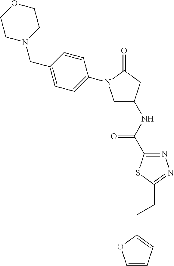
C1N(CC2=CC=C(N3CC(NC(C4=NN=C(CCC5=CC=CO5)S4)=O)CC3=O)C=C2)CCOC1
